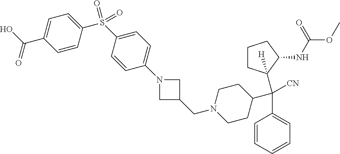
C1=CC=CC=C1C(C1CCN(CC2CN(C3=CC=C(S(=O)(=O)C4=CC=C(C(O)=O)C=C4)C=C3)C2)CC1)([CN])C1([H])CCCC1NC(OC)=O
